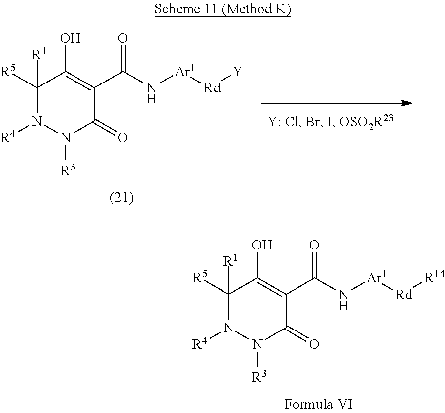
[R5]C1([R1])C(O)=C(C(N[Ar1][Rd][R14])=O)C(=O)N([R3])N1[R4].[R5]C1([R1])C(O)=C(C(N[Ar1][Rd][Y])=O)C(=O)N([R3])N1[R4]
